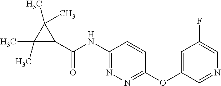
C1(C(=O)NC2=NN=C(OC3=CC(F)=CN=C3)C=C2)C(C)(C)C1(C)C
